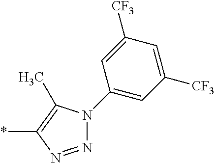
*C1=C(C)N(C2=CC([CF3])=CC([CF3])=C2)N=N1
